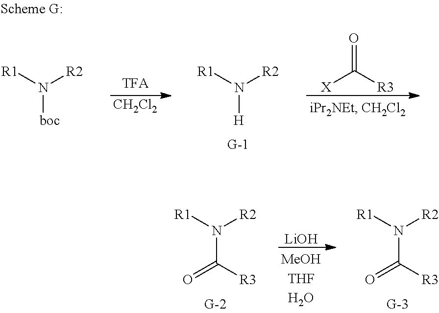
[R1]N([R2])C([R3])=O.[LiOH].[R1]N([R2])C([R3])=O.[CH2Cl2].[R1]N([R2])[H].[X]C([R3])=O.[R1]N([R2])[boc]
